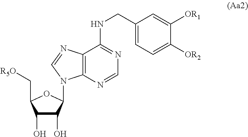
C1(O)C(O)C(N2C3=C(C(NCC4=CC=C([OR2])C([OR1])=C4)=NC=N3)N=C2)OC1C[R5O]
